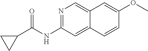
N1=C(NC(C2CC2)=O)C=C2C(=C1)C=C(OC)C=C2
